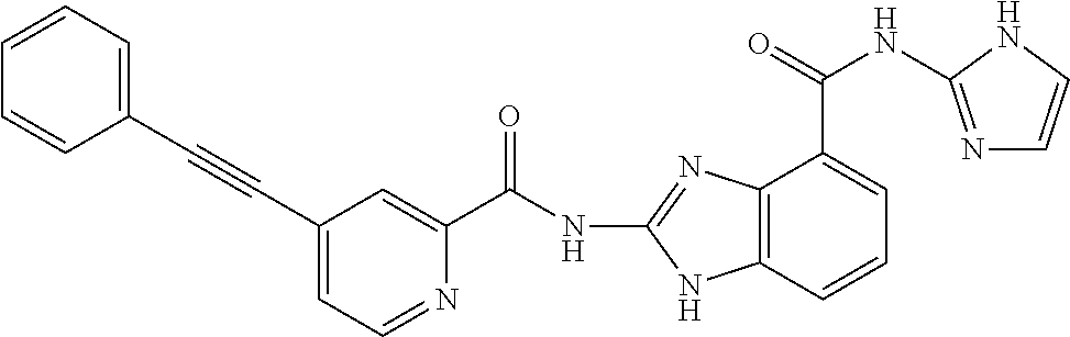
C12=C(C=CC=C1C(NC1=NC=CN1)=O)NC(NC(C1=CC(C#CC3=CC=CC=C3)=CC=N1)=O)=N2
